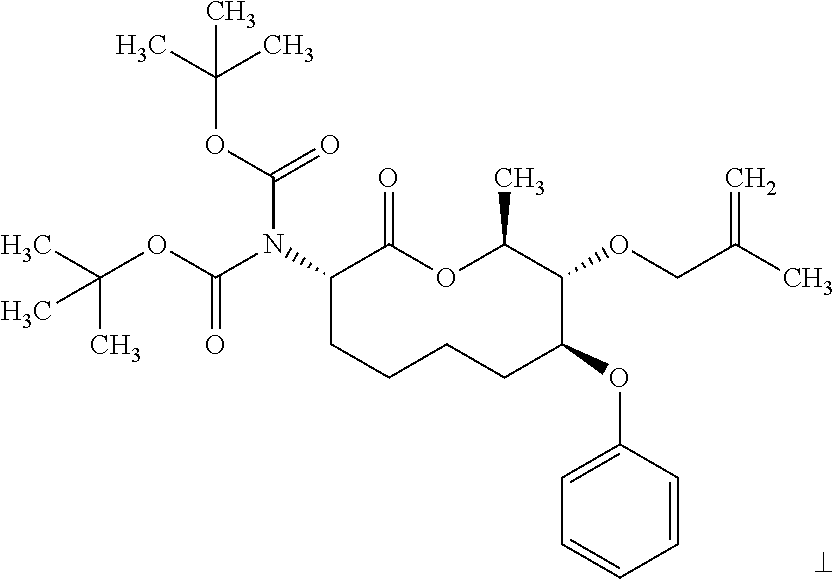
N(C1CCCCC(OC2=CC=CC=C2)C(OCC(=C)C)C(C)OC1=O)(C(OC(C)(C)C)=O)C(OC(C)(C)C)=O
